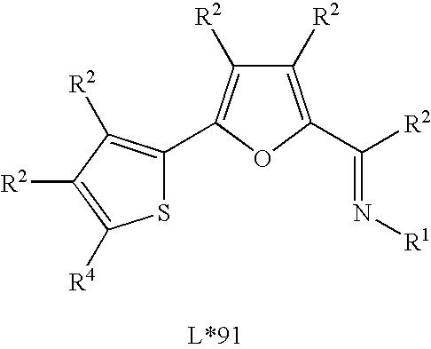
N(=C([R2])C1=C([R2])C([R2])=C(C2=C([R2])C([R2])=C([R4])S2)O1)[R1]
